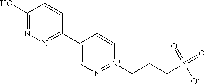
C1(O)=NN=C(C2=CN=[N+](CCCS(=O)([O-])=O)C=C2)C=C1
